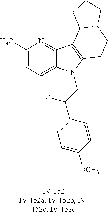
C1(C)=CC=C2C(=N1)C1=C(N2CC(C2=CC=C([OCH3])C=C2)O)CCN2C1CCC2
